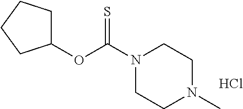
N1(C(OC2CCCC2)=S)CCN(C)CC1.Cl
